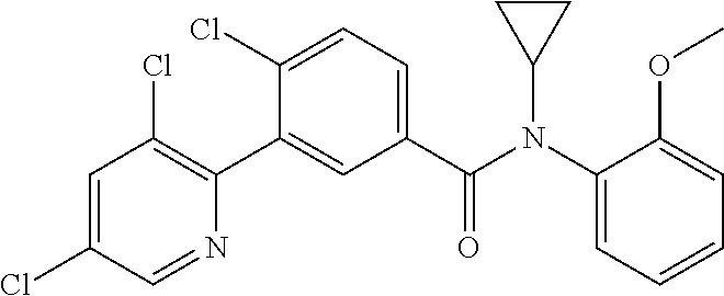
C1=C(Cl)C=NC(C2=CC(C(N(C3=CC=CC=C3OC)C3CC3)=O)=CC=C2Cl)=C1Cl
